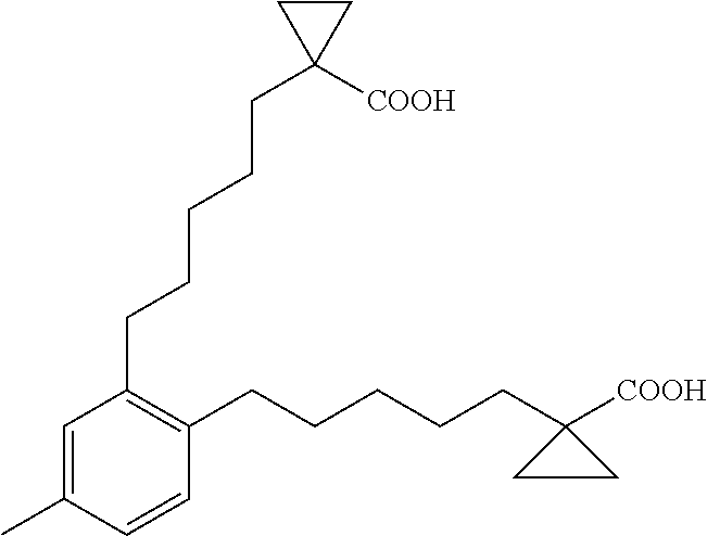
C1(CCCCCC2([COOH])CC2)=C(CCCCCC2([COOH])CC2)C=CC(C)=C1
